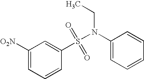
C1([O2N])=CC=CC(S(N(CC)C2=CC=CC=C2)(=O)=O)=C1
